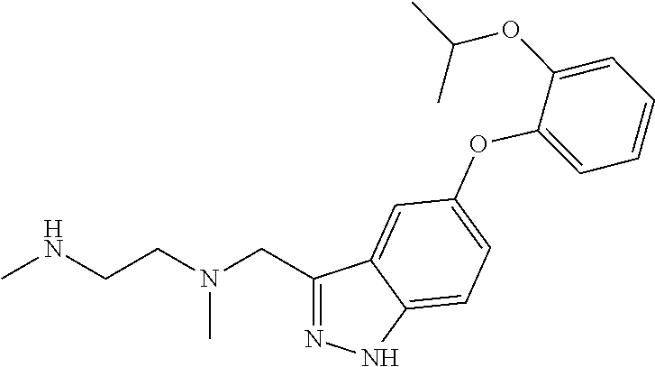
C1(CN(CCNC)C)=NNC2=CC=C(OC3=CC=CC=C3OC(C)C)C=C12
